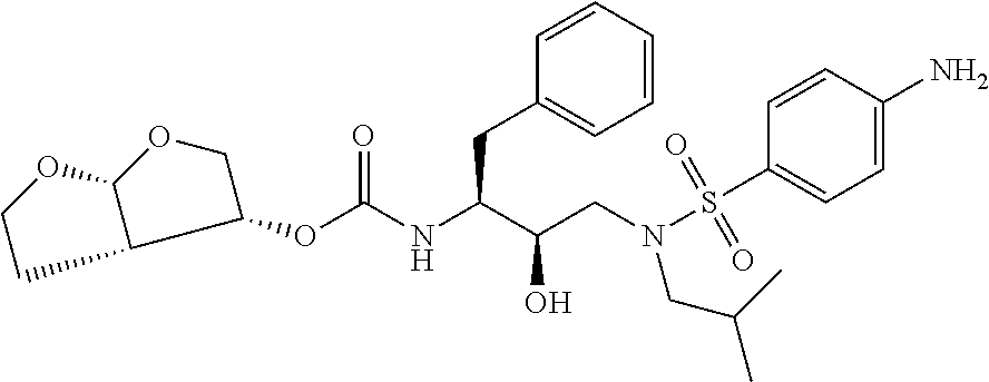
C1=CC=CC=C1CC(C(CN(S(C1=CC=C(N)C=C1)(=O)=O)CC(C)C)O)NC(OC1COC2C1CCO2)=O
